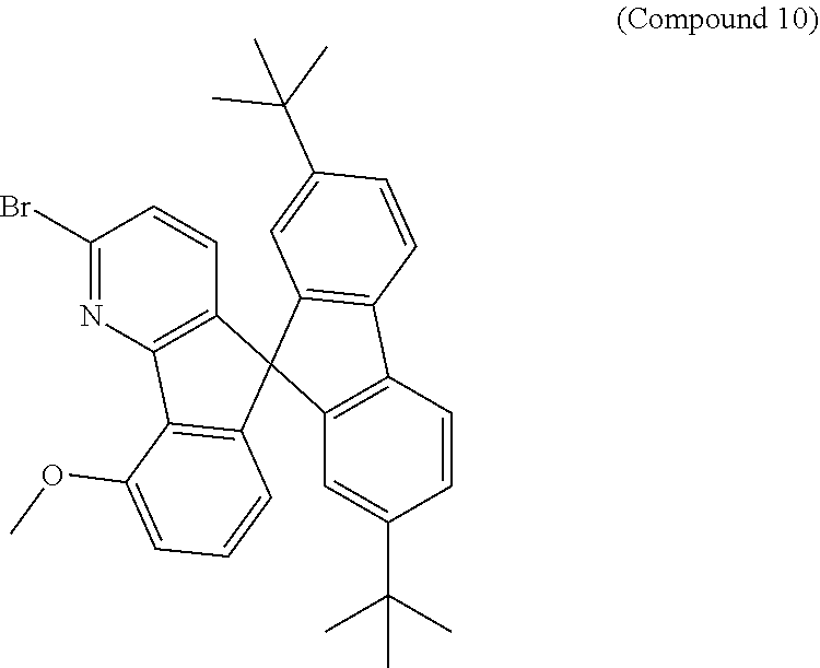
C12=C(C=CC(C(C)(C)C)=C1)C1=C(C23C2=C(C4=C3C=CC=C4OC)N=C(Br)C=C2)C=C(C(C)(C)C)C=C1
